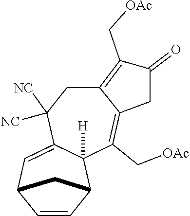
C1=CC2C3([H])C(=CC1C2)C([NC])([NC])CC1=C(C[OAc])C(=O)CC1=C3C[OAc]
